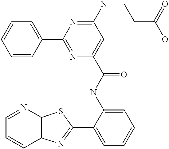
C1=NC2=C(C=C1)N=C(C1=CC=CC=C1NC(=O)C1=CC(NCCC(O)=O)=NC(C3=CC=CC=C3)=N1)S2
